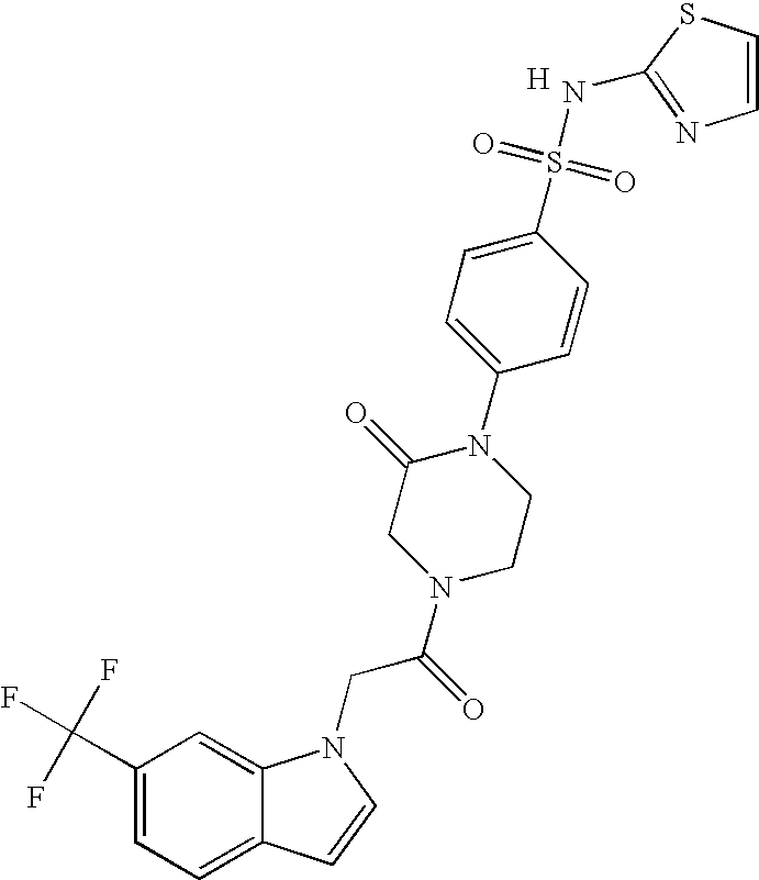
C1(C(F)(F)F)=CC=C2C(=C1)N(CC(N1CCN(C3=CC=C(S(=O)(=O)NC4=NC=CS4)C=C3)C(=O)C1)=O)C=C2.[H]
